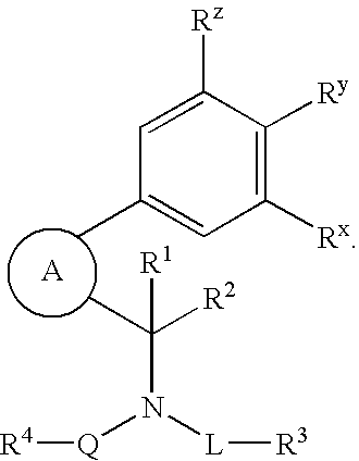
CC1=CC([Rx])=C([Ry])C([Rz])=C1.CC([R2])(N([L][R3])[Q][R4])[R1]
